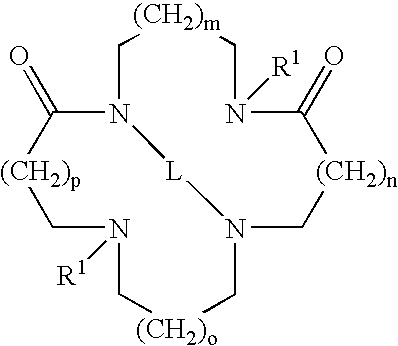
C1(=O)[(CH2)p]CN([R1])C[(CH2)o]CN2C[(CH2)n]C(=O)N([R1])C[(CH2)m]CN1[L]2
